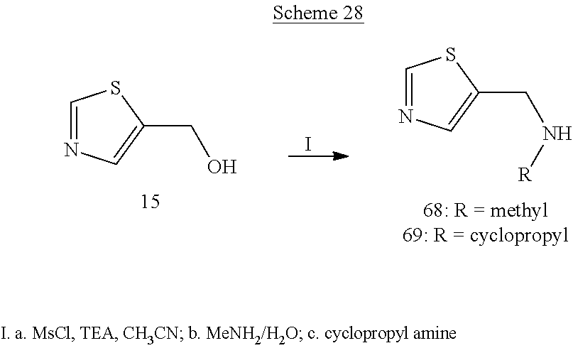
I.C1=NC=C(CO)S1.C1=NC=C(CN[R])S1
